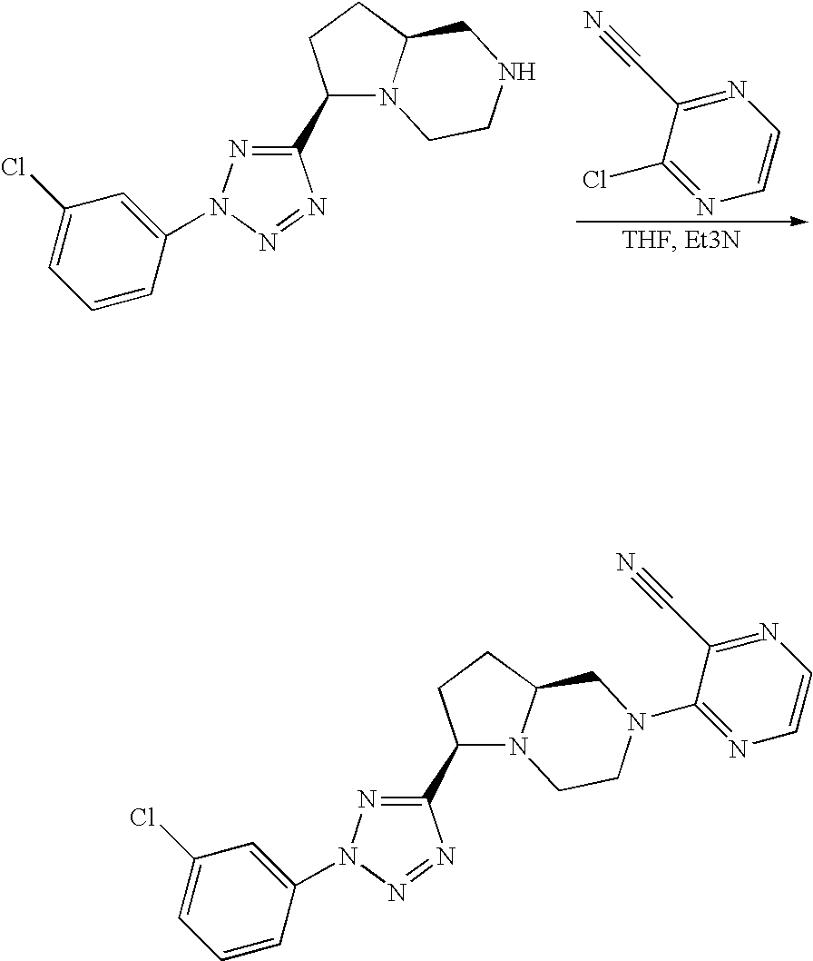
C1(C2=NN(C3=CC(Cl)=CC=C3)N=N2)N2C(CC1)CNCC2.C1(Cl)=NC=CN=C1C#N.C1(C2=NN(C3=CC(Cl)=CC=C3)N=N2)N2C(CC1)CN(C1=NC=CN=C1C#N)CC2
